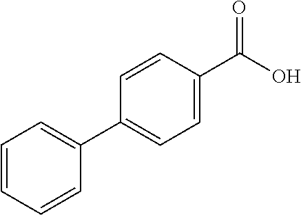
C1=C(C2=CC=C(C(O)=O)C=C2)C=CC=C1
